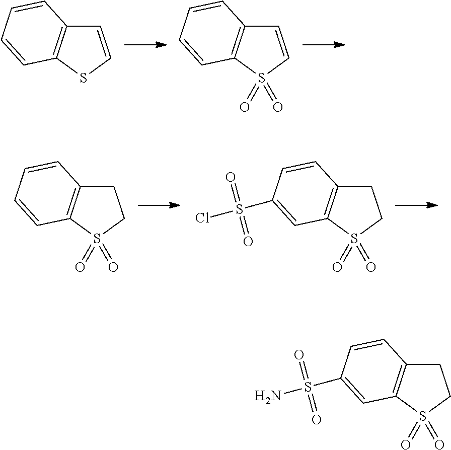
C1=CSC2=C1C=CC=C2.C1=CS(=O)(=O)C2=C1C=CC=C2.C1C2=C(S(=O)(=O)C1)C=CC=C2.C1C2=C(S(=O)(=O)C1)C=C(S(=O)(=O)Cl)C=C2.C1C2=C(S(=O)(=O)C1)C=C(S(=O)(=O)N)C=C2
